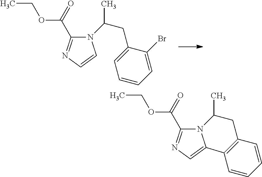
C1=C(Br)C(CC(C)N2C(C(=O)OCC)=NC=C2)=CC=C1.C1=CC2=C(C=C1)C1=CN=C(C(=O)OCC)N1C(C)C2
